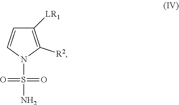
N1(S(=O)(=O)N)C([R2])=C([LR1])C=C1
